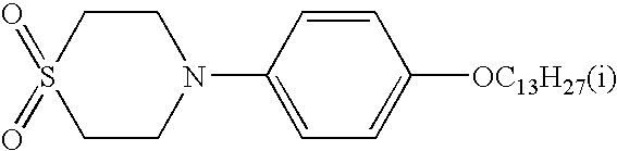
S1(=O)(=O)CCN(C2=CC=C([OC13H27(i)])C=C2)CC1
